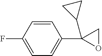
C1=CC(F)=CC=C1C1(C2CC2)OC1
